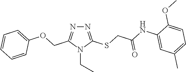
N1=C(SCC(NC2=CC(C)=CC=C2OC)=O)N(CC)C(COC2=CC=CC=C2)=N1
